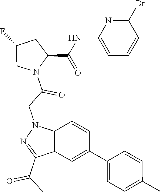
C1(C(=O)C)=NN(CC(=O)N2C(C(=O)NC3=CC=CC(Br)=N3)CC(F)C2)C2=C1C=C(C1=CC=C(C)C=C1)C=C2
